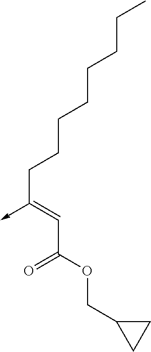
C(C(OCC1CC1)=O)=C(CCCCCCCC)->C
